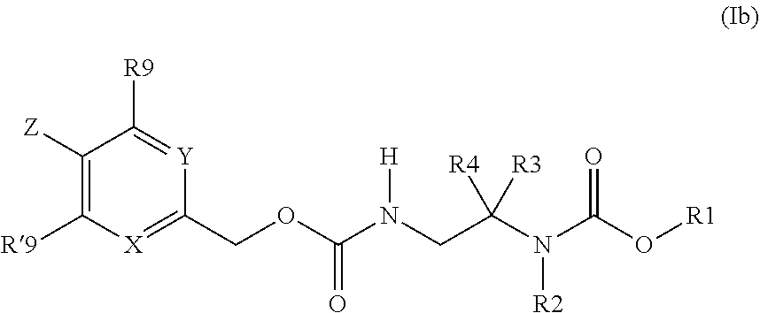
C(N(CC(N(C(O[R1])=O)[R2])([R4])[R3])[H])(OCC1=[X]C([R9])=C([Z])C([R9])=[Y]1)=O
